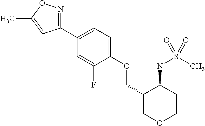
C1(C2=CC=C(OCC3COCCC3NS(C)(=O)=O)C(F)=C2)=NOC(C)=C1
